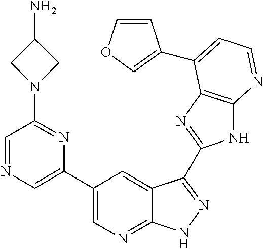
C1(C2=CN=CC(N3CC(N)C3)=N2)=CN=C2C(=C1)C(C1=NC3=C(N1)N=CC=C3C1=COC=C1)=NN2
